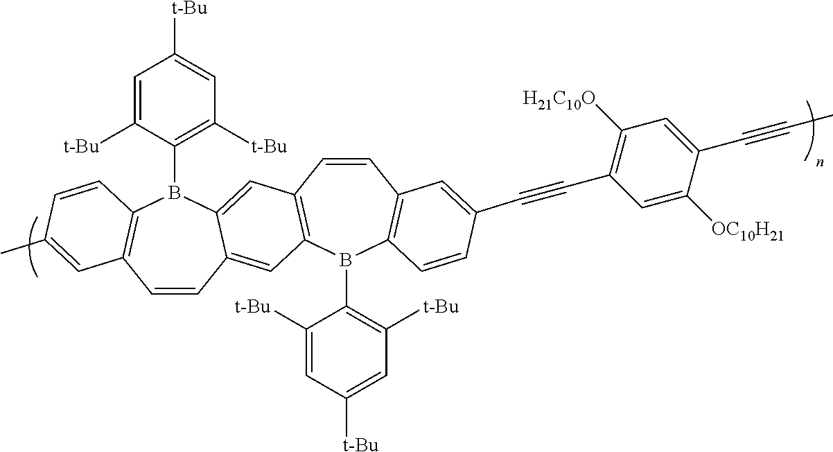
C1=CC2=CC3=C(C=C2B(C2=C([t-Bu])C=C([t-Bu])C=C2[t-Bu])C2=C1C=C(C)C=C2)C=CC1=C(B3C2=C([t-Bu])C=C([t-Bu])C=C2[t-Bu])C=CC(C#CC2=C([H21C10O])C=C(C#CC)C([OC10H21])=C2)=C1
